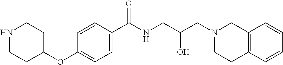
C1=CC(C(NCC(CN2CC3=C(CC2)C=CC=C3)O)=O)=CC=C1OC1CCNCC1
